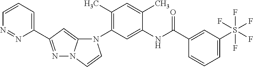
C1(C)=C(N2C3=CC(C4=CC=CN=N4)=NN3C=C2)C=C(NC(C2=CC(S(F)(F)(F)(F)F)=CC=C2)=O)C(C)=C1
